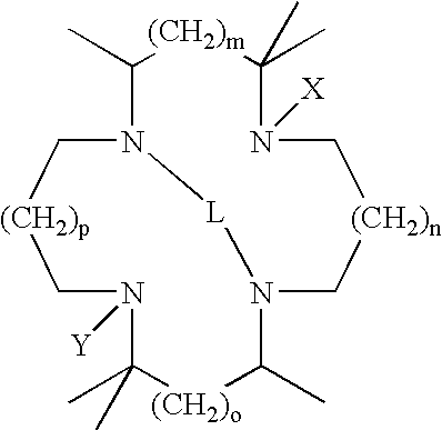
C1[(CH2)p]CN([Y])C(C)(C)[(CH2)o]C(C)N2C[(CH2)n]CN([X])C(C)(C)[(CH2)m]C(C)N1[L]2
